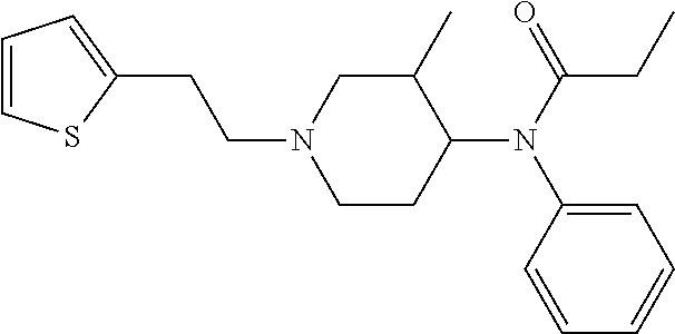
C1(CCN2CCC(N(C3=CC=CC=C3)C(CC)=O)C(C)C2)=CC=CS1
